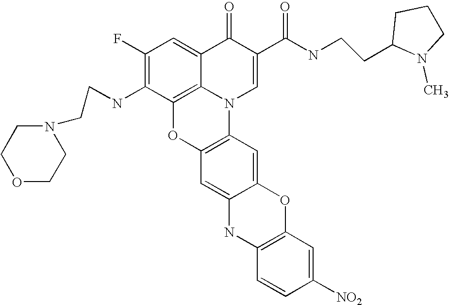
C1(F)=C(NCCN2CCOCC2)C2=C3C(=C1)C(=O)C(C(NCCC1N(C)CCC1)=O)=CN3C1=C(O2)C=C2C(=C1)OC1=C(N2)C=CC([NO2])=C1
